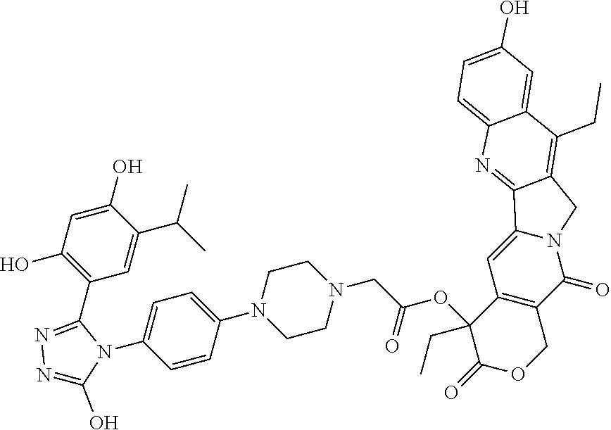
C1=CC(N2CCN(CC(=O)OC3(CC)C(=O)OCC4=C3C=C3N(C4=O)CC4=C(CC)C5=CC(O)=CC=C5N=C34)CC2)=CC=C1N1C(C2=C(O)C=C(O)C(C(C)C)=C2)=NN=C1O
